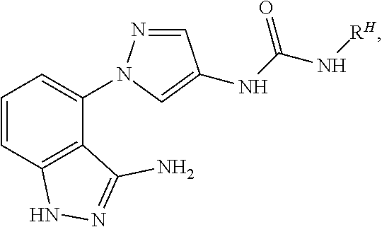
C1=CC2=C(C(N3N=CC(NC(N[RH])=O)=C3)=C1)C(N)=NN2
